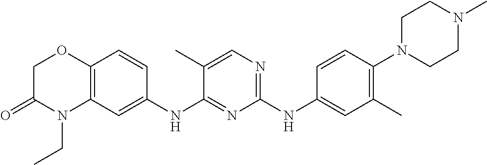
C1(NC2=CC(C)=C(N3CCN(C)CC3)C=C2)=NC=C(C)C(NC2=CC3=C(C=C2)OCC(=O)N3CC)=N1
